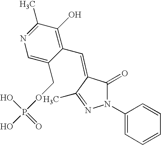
N1(C2=CC=CC=C2)C(=O)C(=CC2=C(O)C(C)=NC=C2COP(O)(=O)O)C(C)=N1
